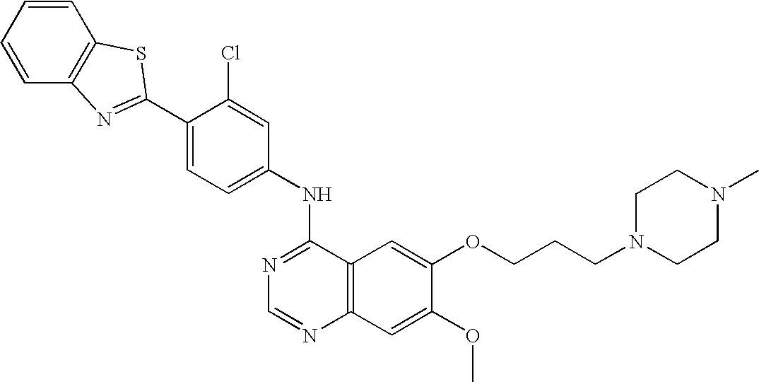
C1=CC=CC2=C1SC(C1=CC=C(NC3=NC=NC4=C3C=C(OCCCN3CCN(C)CC3)C(OC)=C4)C=C1Cl)=N2
